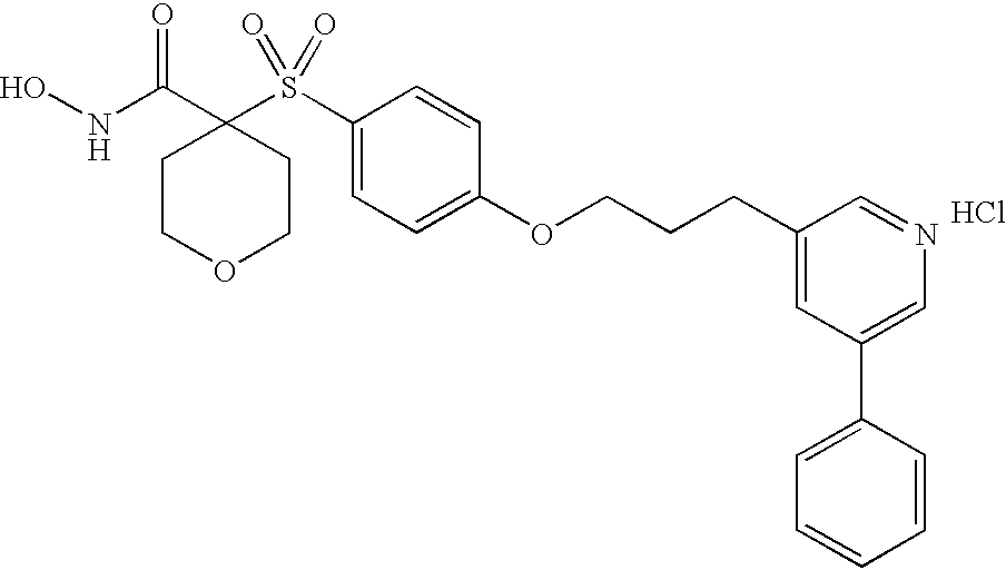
Cl.N(C(C1(S(C2=CC=C(OCCCC3=CC(C4=CC=CC=C4)=CN=C3)C=C2)(=O)=O)CCOCC1)=O)O
